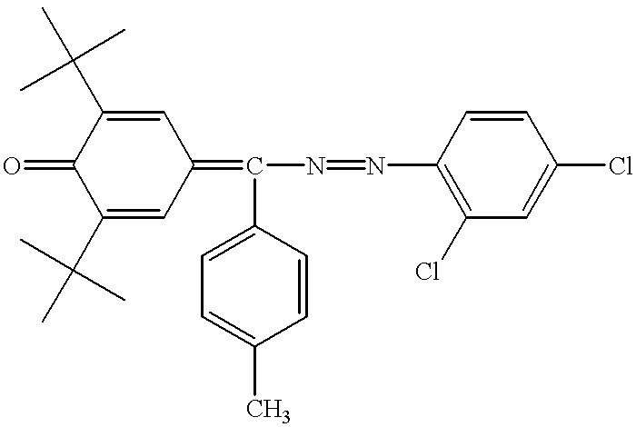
C1(C(C)(C)C)=CC(=C(N=NC2=C(Cl)C=C(Cl)C=C2)C2=CC=C(C)C=C2)C=C(C(C)(C)C)C1=O
